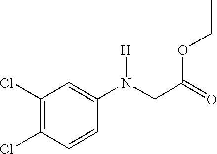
C(C(=O)OCC)N(C1=CC(Cl)=C(Cl)C=C1)[H]
